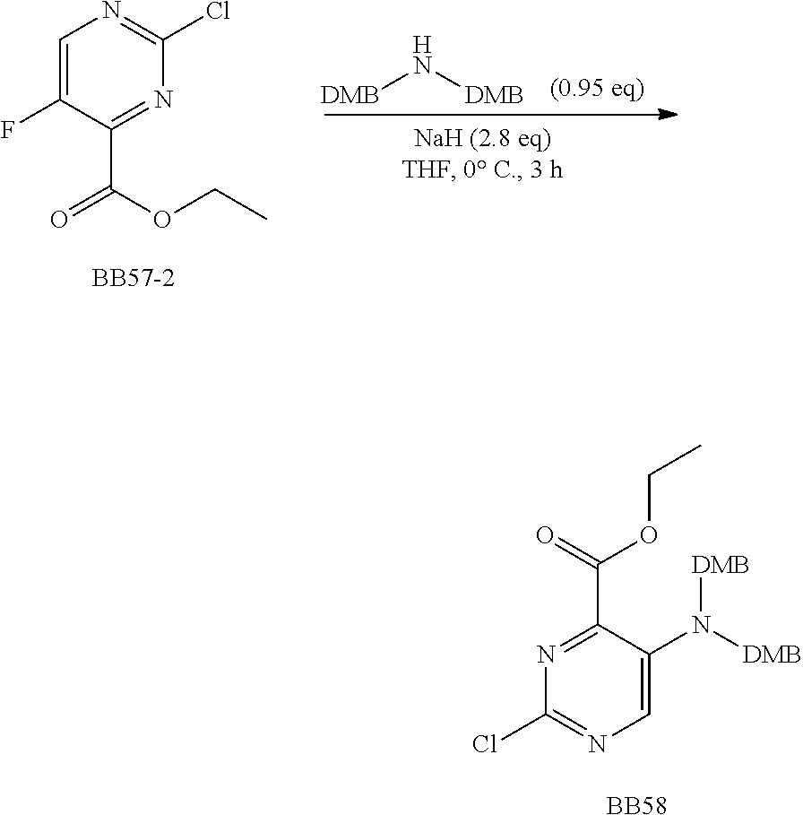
[DMB]N[DMB].C1=C(F)C(C(OCC)=O)=NC(Cl)=N1.[BB57-2].C1=C(N([DMB])[DMB])C(C(=O)OCC)=NC(Cl)=N1.[BB58]
